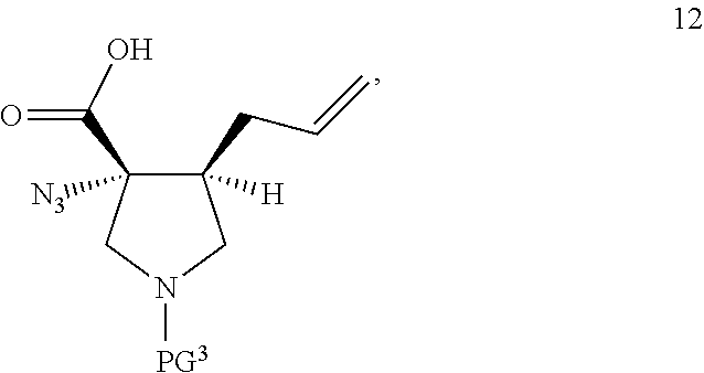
C1(CC=C)([H])C(C(=O)O)([N3])CN([PG3])C1
